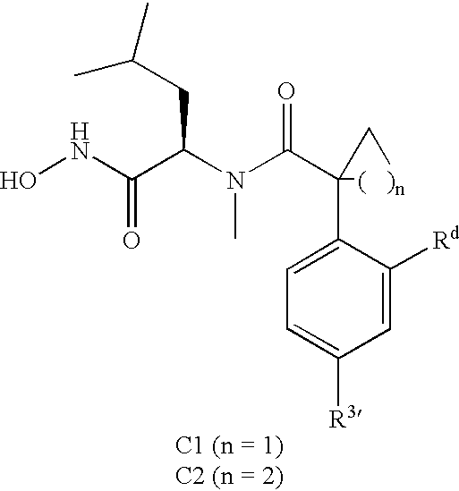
ONC(C(N(C(C1(C2=CC=C([R3])C=C2[Rd])[(   )n]C1)=O)C)CC(C)C)=O
